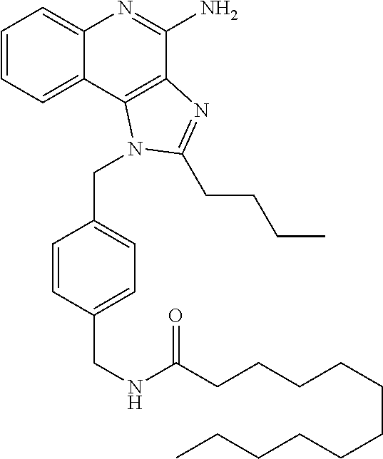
C1=CC=C2C(=C1)N=C(N)C1=C2N(CC2=CC=C(CNC(CCCCCCCCCCC)=O)C=C2)C(CCCC)=N1
